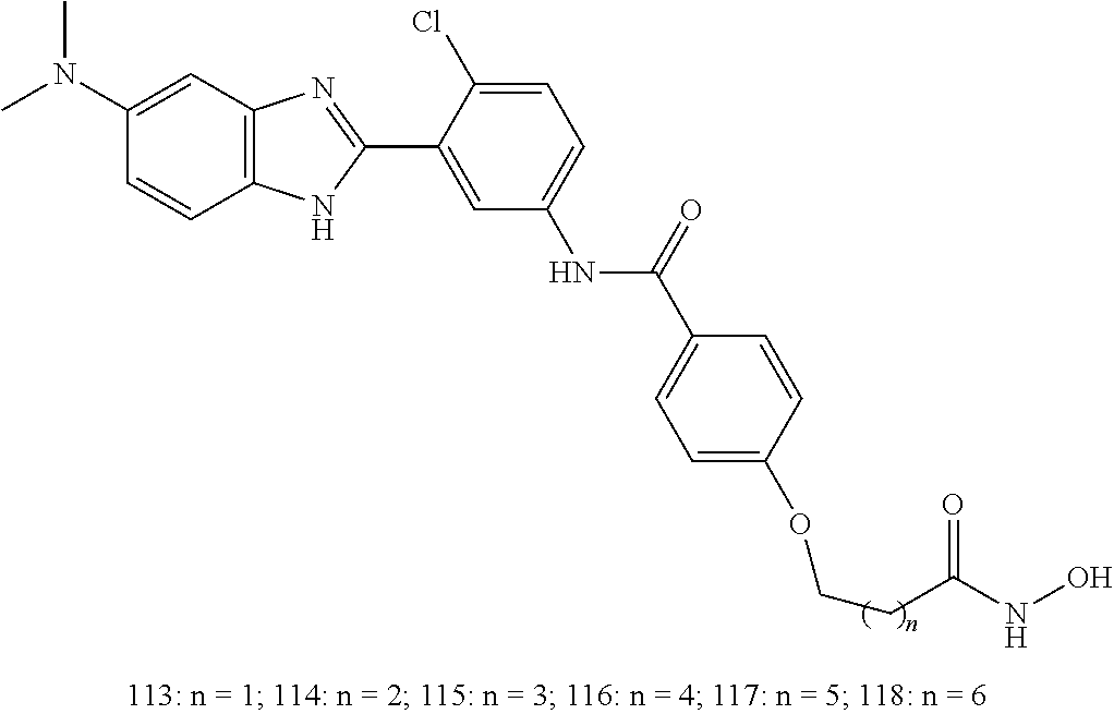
N(C1=CC=C(Cl)C(C2=NC3=C(N2)C=CC(N(C)C)=C3)=C1)C(=O)C1=CC=C(OCCC(NO)=O)C=C1
